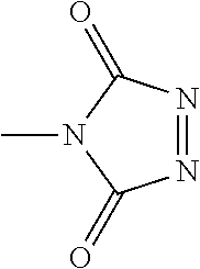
N1=NC(=O)N(C)C1=O
